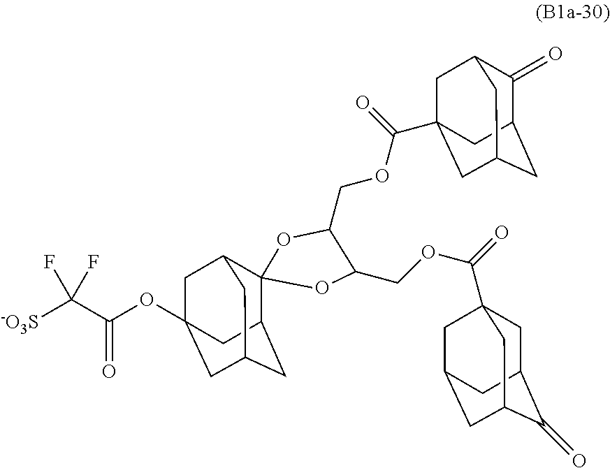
O1C2(OC(COC(=O)C34CC5C(=O)C(CC(C3)C5)C4)C1COC(=O)C13CC4CC(C1)C(=O)C(C4)C3)C1CC3CC(OC(C([-O3S])(F)F)=O)(C1)CC2C3
